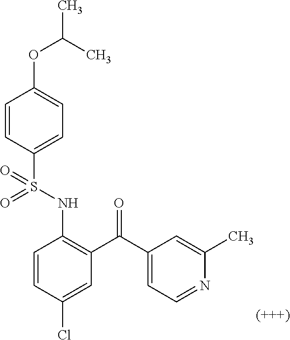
C1=CC(Cl)=CC(C(C2=CC=NC(C)=C2)=O)=C1NS(C1=CC=C(OC(C)C)C=C1)(=O)=O
